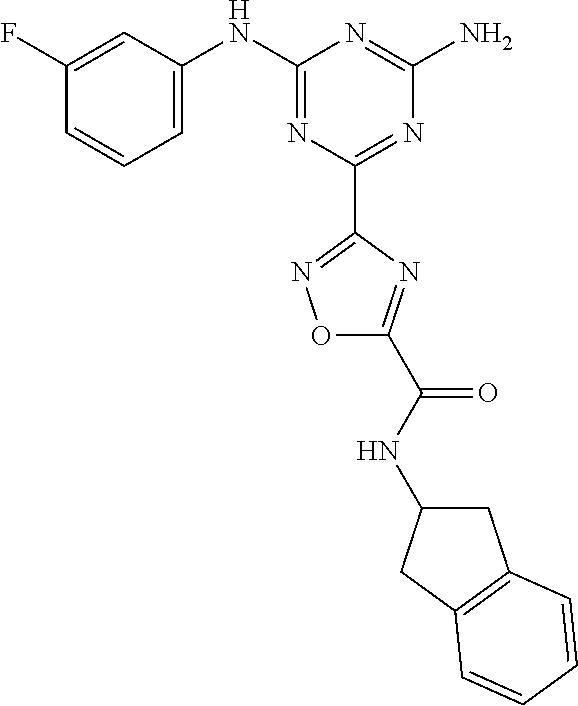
C1(F)=CC(NC2=NC(C3=NOC(C(NC4CC5=C(C4)C=CC=C5)=O)=N3)=NC(N)=N2)=CC=C1
